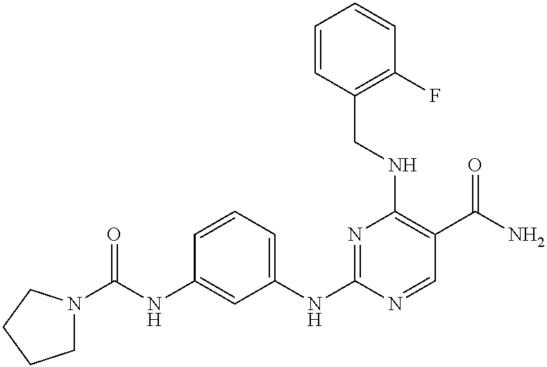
C1=CC=C(NC2=NC(NCC3=C(F)C=CC=C3)=C(C(=O)N)C=N2)C=C1NC(=O)N1CCCC1
